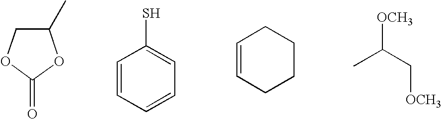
C1(=O)OC(C)CO1.C1=CC=CC=C1S.C1=CCCCC1.[OCH3]C(C[OCH3])C
